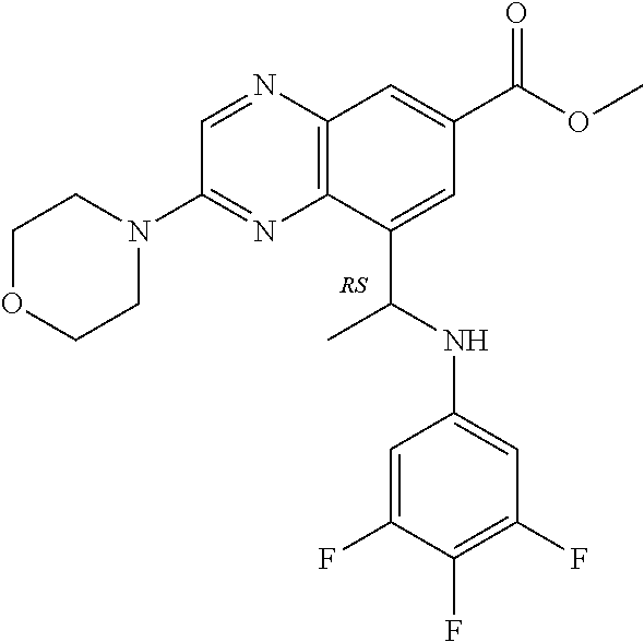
C12=C(N=CC(N3CCOCC3)=N1)C=C(C(OC)=O)C=C2C(C)NC1=CC(F)=C(F)C(F)=C1
